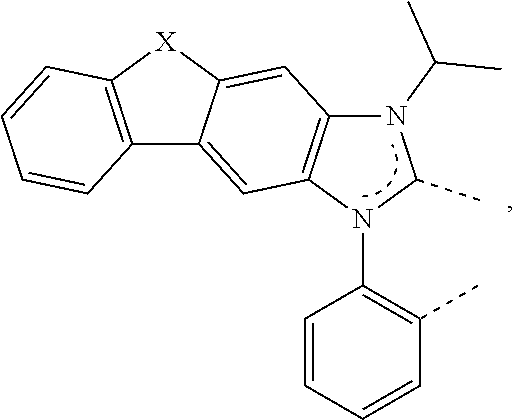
N1(C(C)C)C2=C(N(C3=C(C)C=CC=C3)C1C)C=C1C(=C2)[X]C2=C1C=CC=C2
